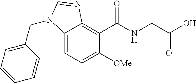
C12=CC=C([OMe])C(C(NCC(O)=O)=O)=C1N=CN2CC1=CC=CC=C1
